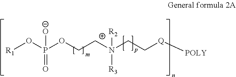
[R1]OP(OCCN(CC[Q][POLY])([R2])[R3])([O-])=O
